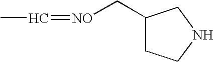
C1(C[NO]=CC)CCNC1
